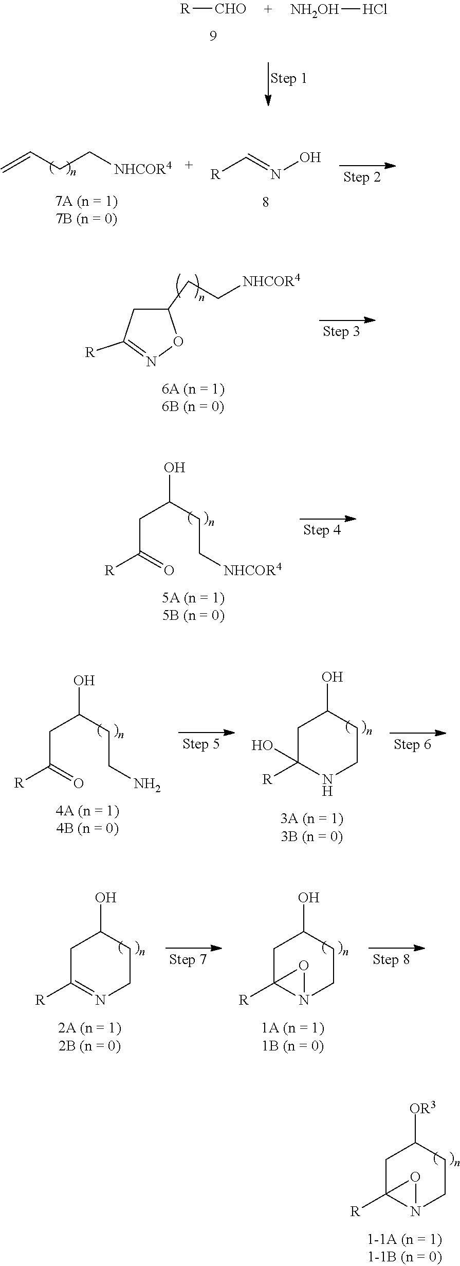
[R][CHO].[NH2OH]Cl.C=CCC[NHCOR4].[R]C=NO.C1(CC[NHCOR4])CC([R])=NO1.OC(CC[NHCOR4])CC([R])=O.OC(CCN)CC([R])=O.OC1CCNC([R])(O)C1.OC1CCN=C([R])C1.OC1CCN2C([R])(C1)O2.[OR3]C1CCN2C([R])(C1)O2
